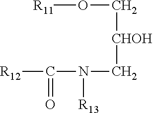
[R11]OC[CHOH]CN([R13])C([R12])=O
